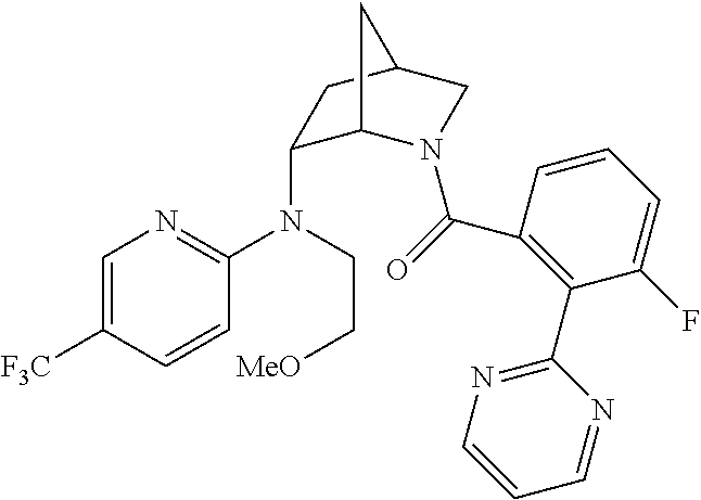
N(C1C2N(C(=O)C3=C(C4=NC=CC=N4)C(F)=CC=C3)CC(C1)C2)(C1=NC=C([F3C])C=C1)CC[MeO]
